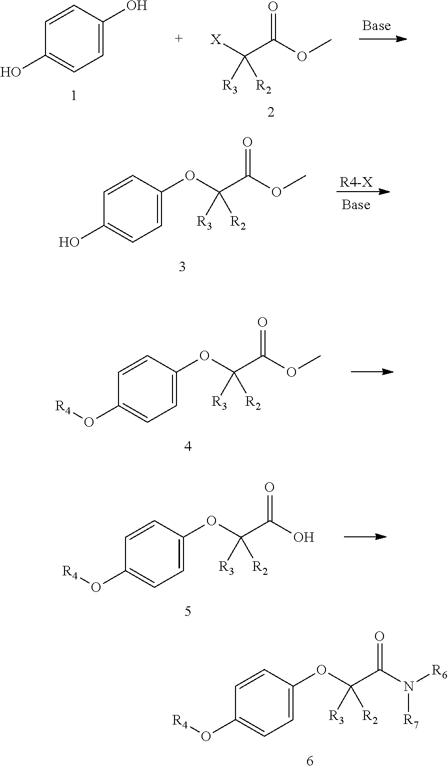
C1=CC(OC(C(N([R6])[R7])=O)([R3])[R2])=CC=C1O[R4].C1=CC(O)=CC=C1O.[X]C(C(OC)=O)([R3])[R2].C1=CC(OC(C(OC)=O)([R3])[R2])=CC=C1O.[R4-X].C1=CC(OC(C(OC)=O)([R3])[R2])=CC=C1O[R4].C1=CC(OC(C(O)=O)([R3])[R2])=CC=C1O[R4]
